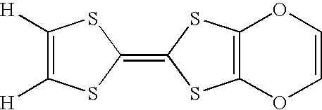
C1([H])=C([H])SC(=C2SC3=C(S2)OC=CO3)S1
